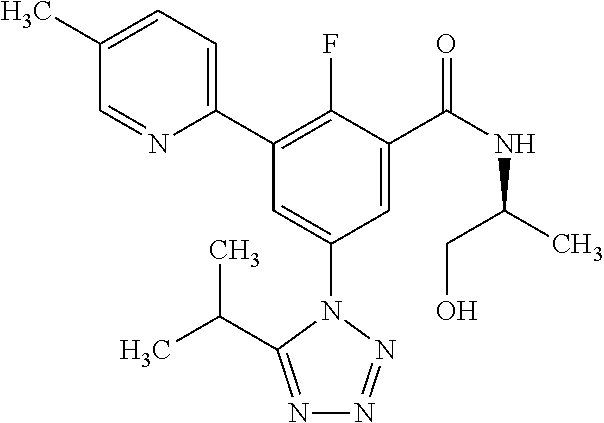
C1(C)=CC=C(C2=C(F)C(C(NC(C)CO)=O)=CC(N3C(C(C)C)=NN=N3)=C2)N=C1
